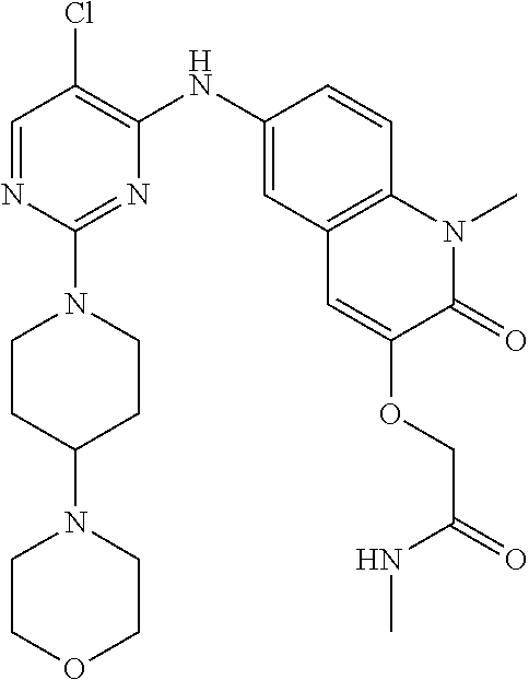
C1=NC(N2CCC(N3CCOCC3)CC2)=NC(NC2=CC3=C(C=C2)N(C)C(=O)C(OCC(NC)=O)=C3)=C1Cl
